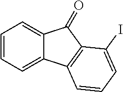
C1=CC=C2C(=C1)C(=O)C1=C2C=CC=C1I
